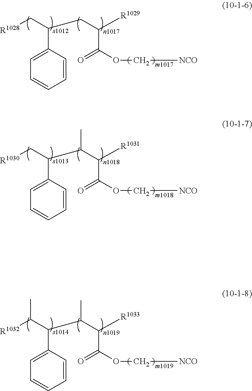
O(C[NCO])C(=O)C(CC(C[R1028])C1=CC=CC=C1)[R1029].O(C[NCO])C(=O)C(C(C(C[R1030])C1=CC=CC=C1)C)[R1031].O(C[NCO])C(=O)C(C(C(C([R1032])C)C1=CC=CC=C1)C)[R1033]
